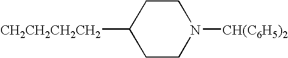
C1CC([CH2CH2CH2CH2])CCN1[CH(C6H5)2]
